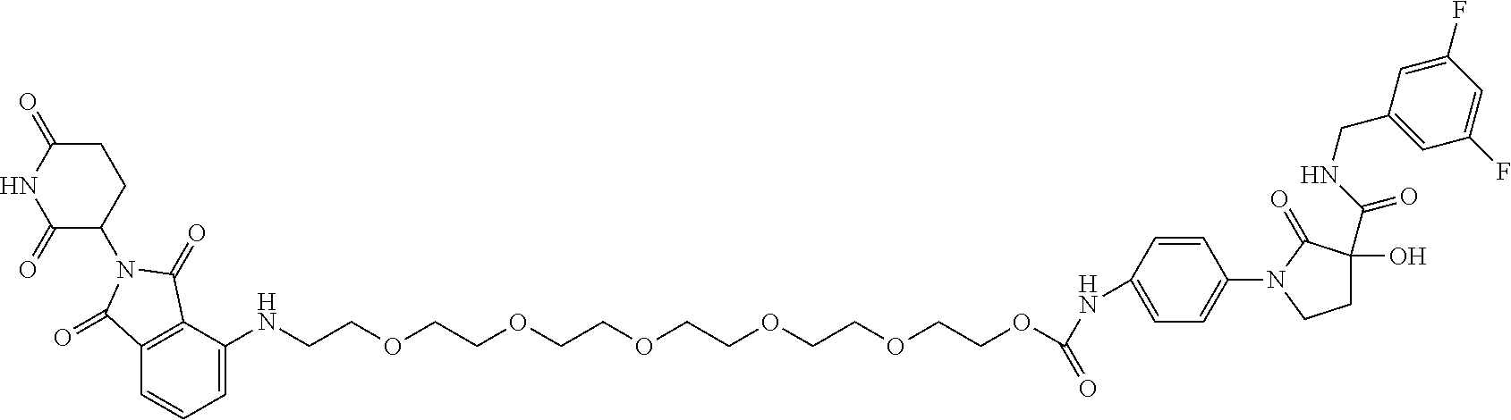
C1=C(NCCOCCOCCOCCOCCOCCOC(NC2=CC=C(N3CCC(O)(C(NCC4=CC(F)=CC(F)=C4)=O)C3=O)C=C2)=O)C2=C(C=C1)C(=O)N(C1CCC(=O)NC1=O)C2=O
